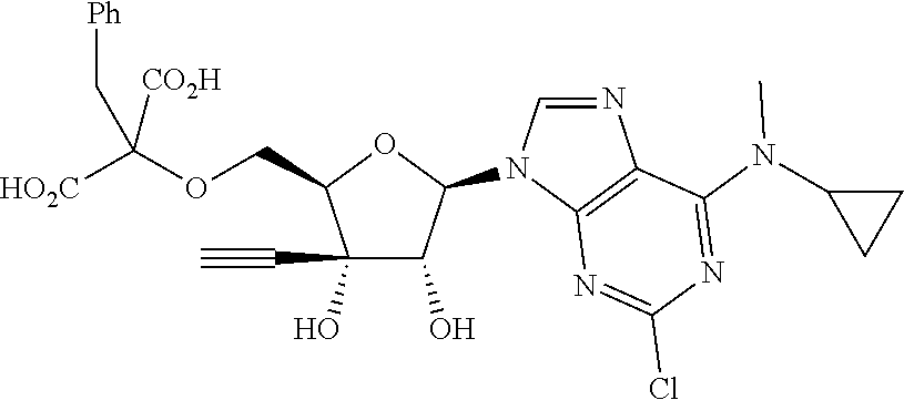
C1(O)(C#C)C(O)C(N2C=NC3=C2N=C(Cl)N=C3N(C2CC2)C)OC1COC([HO2C])([CO2H])C[Ph]
